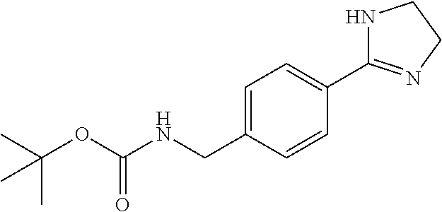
C1=C(CNC(OC(C)(C)C)=O)C=CC(C2=NCCN2)=C1
